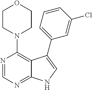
C12=NC=NC(N3CCOCC3)=C1C(C1=CC=CC(Cl)=C1)=CN2
